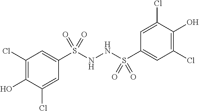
C1(Cl)=C(O)C(Cl)=CC(S(NNS(C2=CC(Cl)=C(O)C(Cl)=C2)(=O)=O)(=O)=O)=C1
